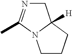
CC1=NCC2([H])N1CCC2
